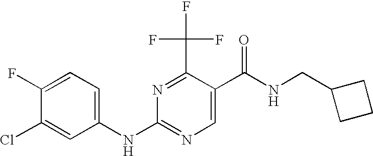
C1(Cl)=CC(NC2=NC=C(C(NCC3CCC3)=O)C(C(F)(F)F)=N2)=CC=C1F
